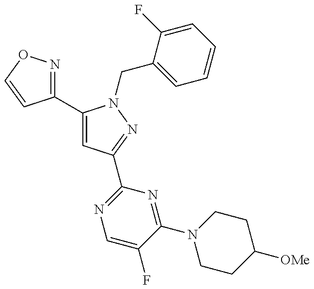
C1(C2=CC(C3=NC=C(F)C(N4CCC([OMe])CC4)=N3)=NN2CC2=CC=CC=C2F)=NOC=C1
